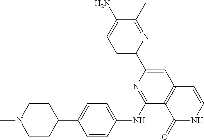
C1(C)=NC(C2=CC3=C(C(NC4=CC=C(C5CCN(C)CC5)C=C4)=N2)C(=O)NC=C3)=CC=C1N
